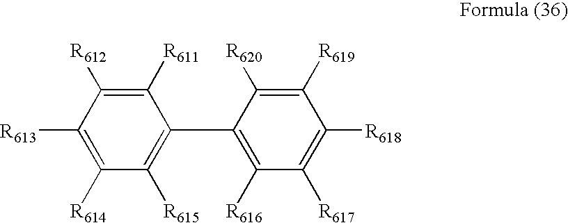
C1([R611])=C([R612])C([R613])=C([R614])C([R615])=C1C1=C([R616])C([R617])=C([R618])C([R619])=C1[R620]
